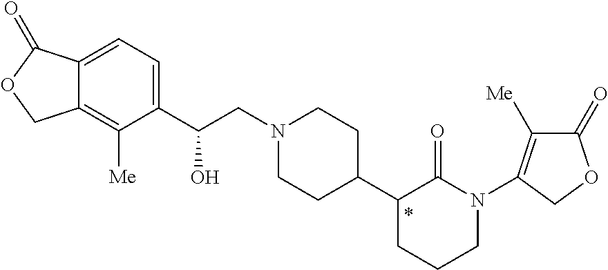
C(CN1CCC(C2CCCN(C3=C([Me])C(=O)OC3)C2=O)CC1)(C1=CC=C2C(=C1[Me])COC2=O)O
